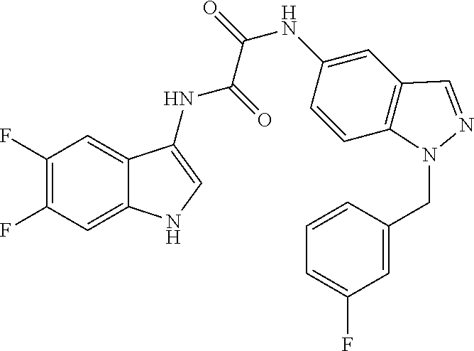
C1(F)=C(F)C=C2C(=C1)C(NC(=O)C(=O)NC1=CC3=C(C=C1)N(CC1=CC(F)=CC=C1)N=C3)=CN2
